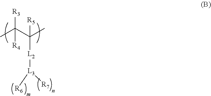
CC(C(C)([L2][L3]([R6])[R7])[R5])([R3])[R4]
